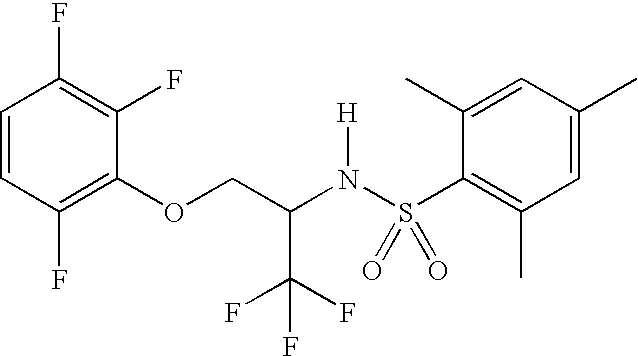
C1=CC(F)=C(OCC(N(S(C2=C(C)C=C(C)C=C2C)(=O)=O)[H])C(F)(F)F)C(F)=C1F
